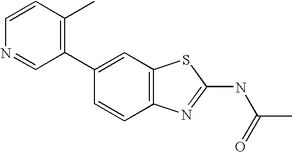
C1(C2=CC3=C(C=C2)N=C(NC(=O)C)S3)=C(C)C=CN=C1
